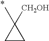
C1(C)([CH2OH])CC1
